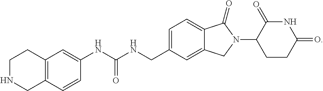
C1=C(CNC(NC2=CC3=C(C=C2)CNCC3)=O)C=C2C(=C1)C(=O)N(C1CCC(=O)NC1=O)C2
